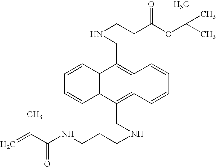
C1=CC2=C(C=C1)C(CNCCC(OC(C)(C)C)=O)=C1C(=C2CNCCCNC(C(C)=C)=O)C=CC=C1
